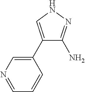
C1(C2=CN=CC=C2)=CNN=C1N
